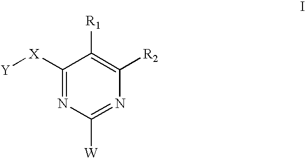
C1([X][Y])=NC([W])=NC([R2])=C1[R1]
